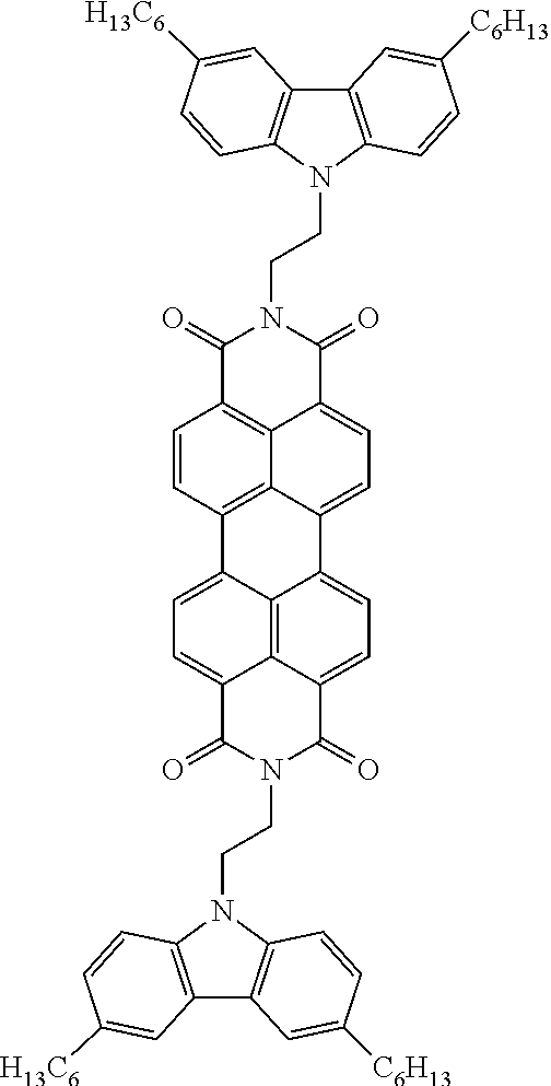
C1=CC2=C3C4=C1C(=O)N(CCN1C5=C(C6=C1C=CC([H13C6])=C6)C=C([C6H13])C=C5)C(=O)C4=CC=C3C1=CC=C3C4=C1C2=CC=C4C(=O)N(CCN1C2=C(C4=C1C=CC([C6H13])=C4)C=C([H13C6])C=C2)C3=O
